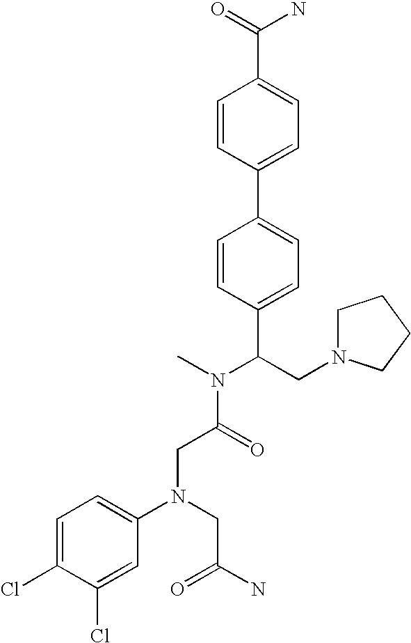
C(C(N(C)C(CN1CCCC1)C1=CC=C(C2=CC=C(C(=O)N)C=C2)C=C1)=O)N(C1=CC=C(Cl)C(Cl)=C1)CC(N)=O
